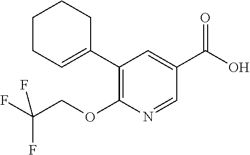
C1(C2=CCCCC2)=C(OCC(F)(F)F)N=CC(C(O)=O)=C1
